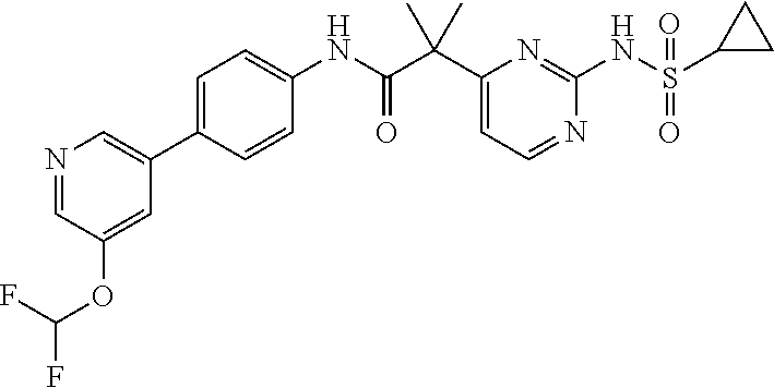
C1(C(C(NC2=CC=C(C3=CN=CC(OC(F)F)=C3)C=C2)=O)(C)C)=CC=NC(NS(C2CC2)(=O)=O)=N1
